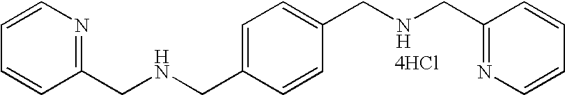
C1(CNCC2=CC=C(CNCC3=NC=CC=C3)C=C2)=NC=CC=C1.[4HCl]
